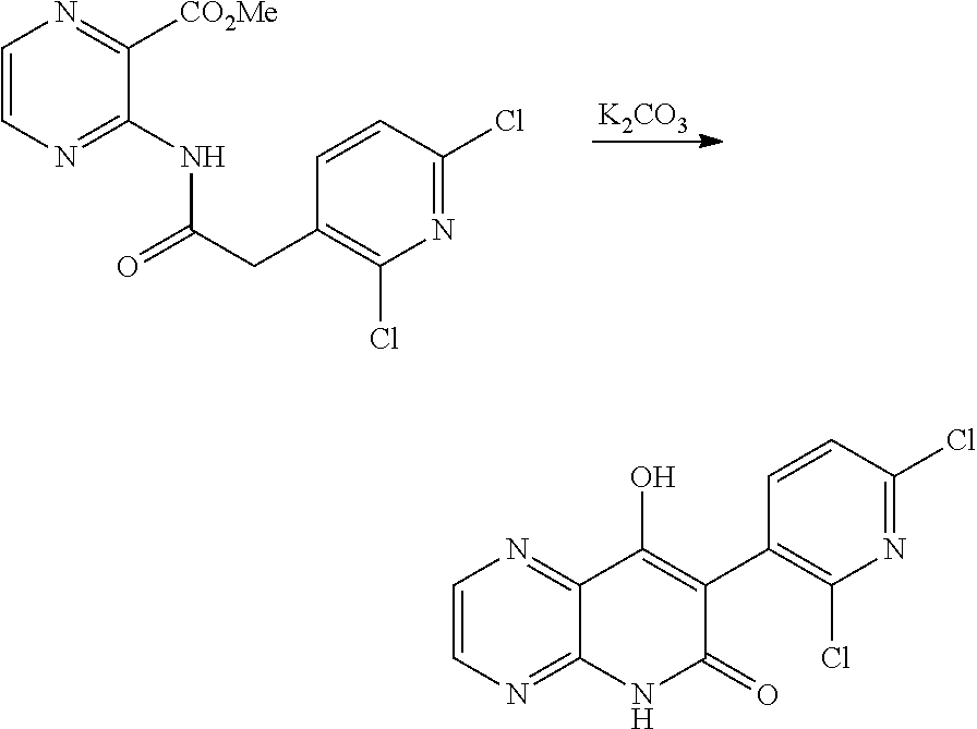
C1=CN=C(NC(CC2=C(Cl)N=C(Cl)C=C2)=O)C([CO2Me])=N1.[K2CO3].C1=CN=C2C(=N1)C(O)=C(C1=C(Cl)N=C(Cl)C=C1)C(=O)N2
